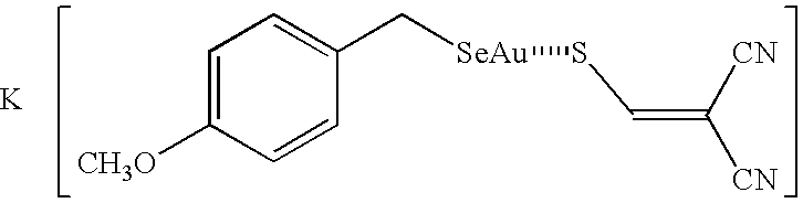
[K].C1=C([CH3O])C=CC(C[SeAu]SC=C([CN])[CN])=C1
